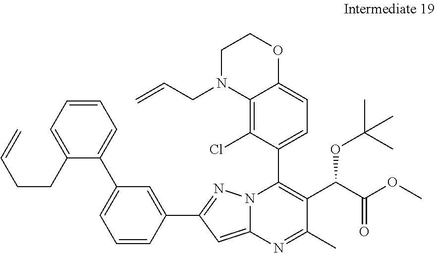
C1=CC(C2=NN3C(=C2)N=C(C)C(C(C(OC)=O)OC(C)(C)C)=C3C2=CC=C3C(=C2Cl)N(CC=C)CCO3)=CC(C2=CC=CC=C2CCC=C)=C1
